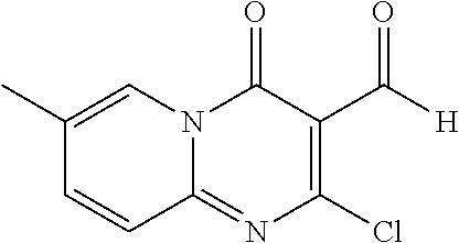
C1(C)=CN2C(=NC(Cl)=C(C([H])=O)C2=O)C=C1
